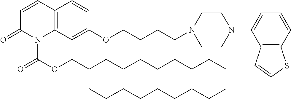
C12=C(C=C(OCCCCN3CCN(C4=CC=CC5=C4C=CS5)CC3)C=C1)N(C(OCCCCCCCCCCCCCCCCCCC)=O)C(=O)C=C2
